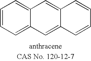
C1=CC=C2C(=C1)C=C1C(=C2)C=CC=C1
